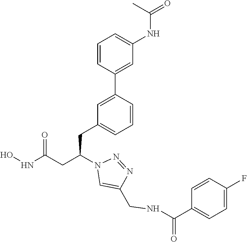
ONC(CC(N1C=C(CNC(C2=CC=C(F)C=C2)=O)N=N1)CC1=CC=CC(C2=CC(NC(=O)C)=CC=C2)=C1)=O
